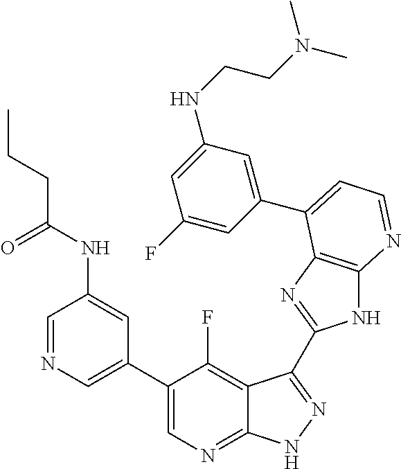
C1=NC=C(C2=CN=C3C(=C2F)C(C2=NC4=C(N2)N=CC=C4C2=CC(NCCN(C)C)=CC(F)=C2)=NN3)C=C1NC(=O)CCC
